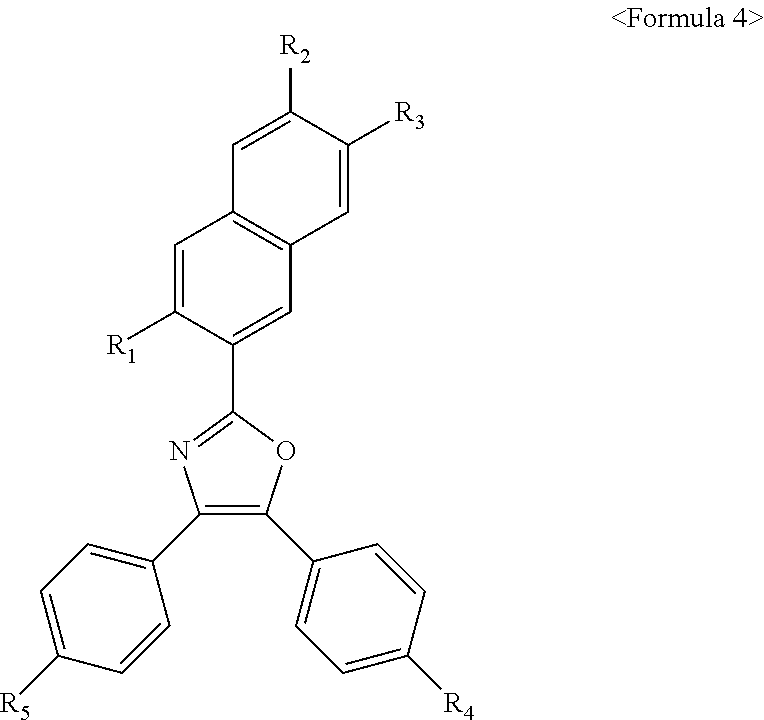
C1(C2=CC=C([R5])C=C2)=C(C2=CC=C([R4])C=C2)OC(C2=CC3=C(C=C2[R1])C=C([R2])C([R3])=C3)=N1
